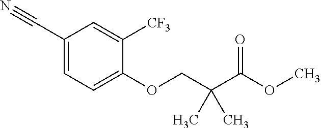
C1(OCC(C(OC)=O)(C)C)=CC=C(C#N)C=C1[CF3]
